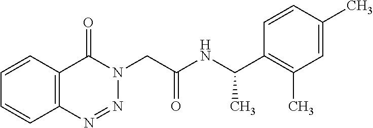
C12=C(N=NN(CC(NC(C3=C(C)C=C(C)C=C3)C)=O)C1=O)C=CC=C2
